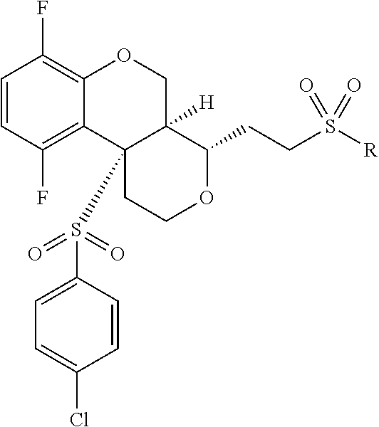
C1=CC(F)=C2C(=C1F)OCC1([H])C(CCS([R])(=O)=O)OCCC21S(C1=CC=C(Cl)C=C1)(=O)=O
